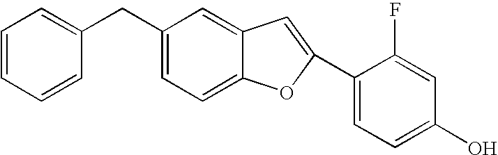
C1=CC=CC(CC2=CC=C3C(=C2)C=C(C2=CC=C(O)C=C2F)O3)=C1
